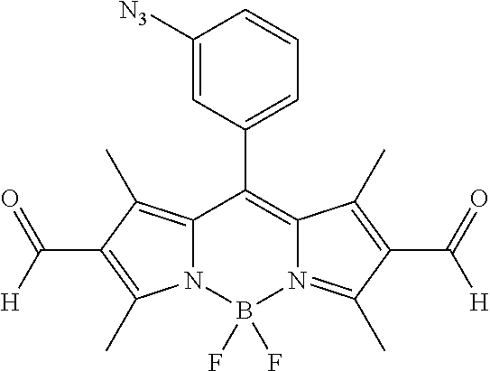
C12=C(C)C(C([H])=O)=C(C)N1B(F)(F)N1=C(C)C(C(=O)[H])=C(C)C1=C2C1=CC=CC([N3])=C1
